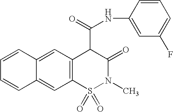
C1=CC2=CC3=C(C=C2C=C1)S(=O)(=O)N(C)C(=O)C3C(NC1=CC(F)=CC=C1)=O
